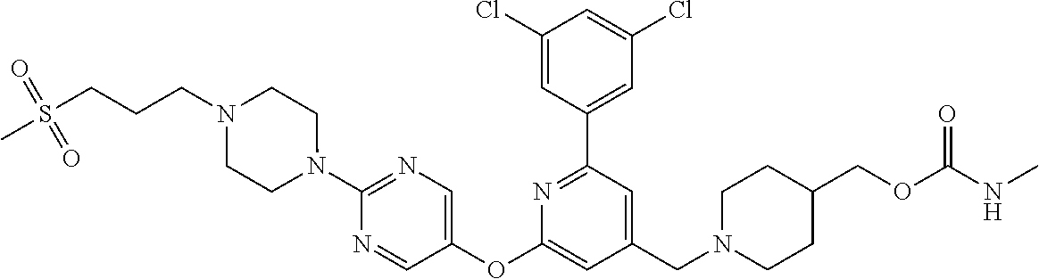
C1(Cl)=CC(C2=NC(OC3=CN=C(N4CCN(CCCS(=O)(=O)C)CC4)N=C3)=CC(CN3CCC(COC(NC)=O)CC3)=C2)=CC(Cl)=C1
